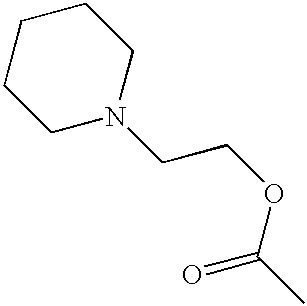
C1N(CCOC(=O)C)CCCC1
